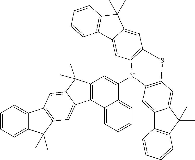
C12=CC=CC=C1C(C)(C)C1=C2C=C2C(C)(C)C3=C(C2=C1)C1=CC=CC=C1C(N1C2=C(C=C4C(=C2)C2=C(C4(C)C)C=CC=C2)SC2=C1C=C1C4=C(C(C)(C)C1=C2)C=CC=C4)=C3
